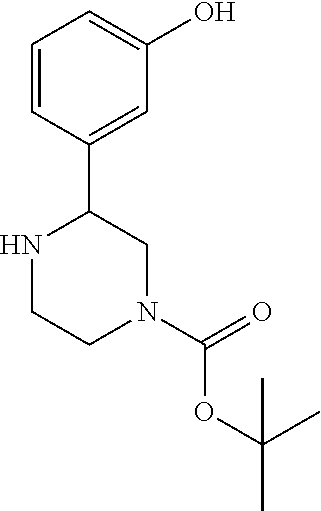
C1=CC(C2NCCN(C(=O)OC(C)(C)C)C2)=CC(O)=C1
